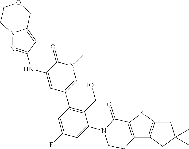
C1C2=C(CC1(C)C)C1=C(S2)C(=O)N(C2=CC(F)=CC(C3=CN(C)C(=O)C(NC4=NN5C(=C4)COCC5)=C3)=C2CO)CC1
